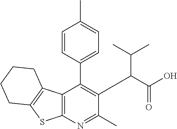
C12=C(N=C(C)C(C(C(O)=O)C(C)C)=C1C1=CC=C(C)C=C1)SC1=C2CCCC1
